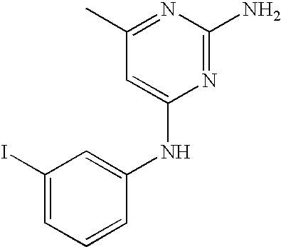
C1(C)=NC(N)=NC(NC2=CC(I)=CC=C2)=C1
